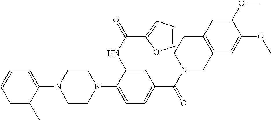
C1=C(C)C(N2CCN(C3=CC=C(C(N4CC5=C(CC4)C=C(OC)C(OC)=C5)=O)C=C3NC(C3=CC=CO3)=O)CC2)=CC=C1
